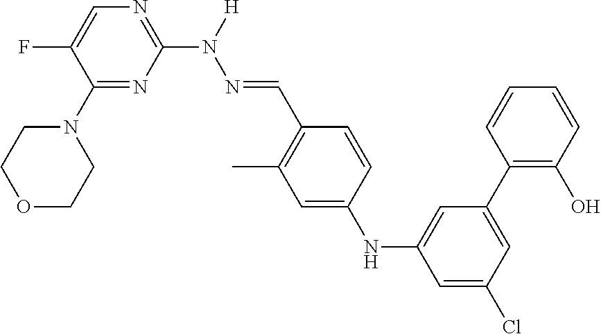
C1(N2CCOCC2)=NC(N([H])N=CC2=C(C)C=C(NC3=CC(C4=C(O)C=CC=C4)=CC(Cl)=C3)C=C2)=NC=C1F
